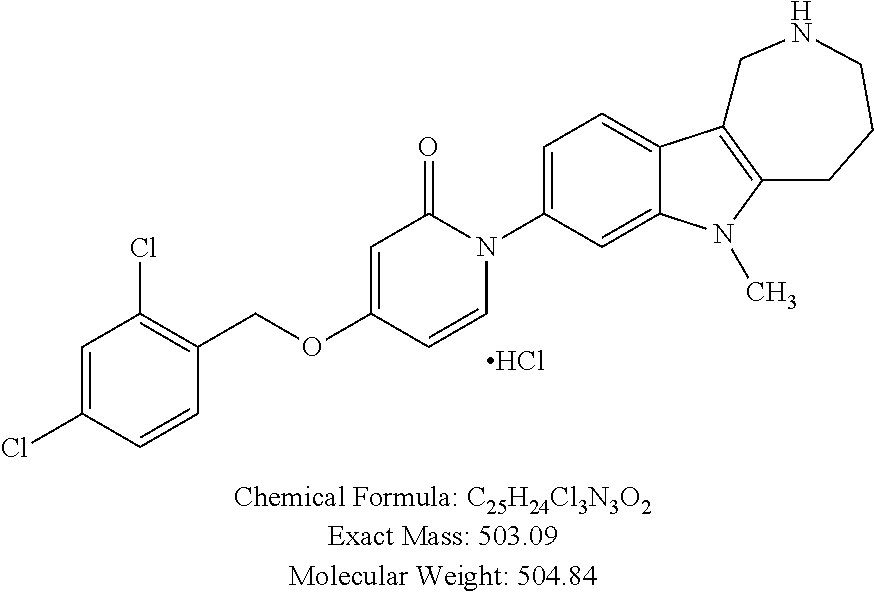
C1=C(Cl)C=CC(COC2=CC(=O)N(C3=CC=C4C(=C3)N(C)C3=C4CNCCC3)C=C2)=C1Cl.Cl
